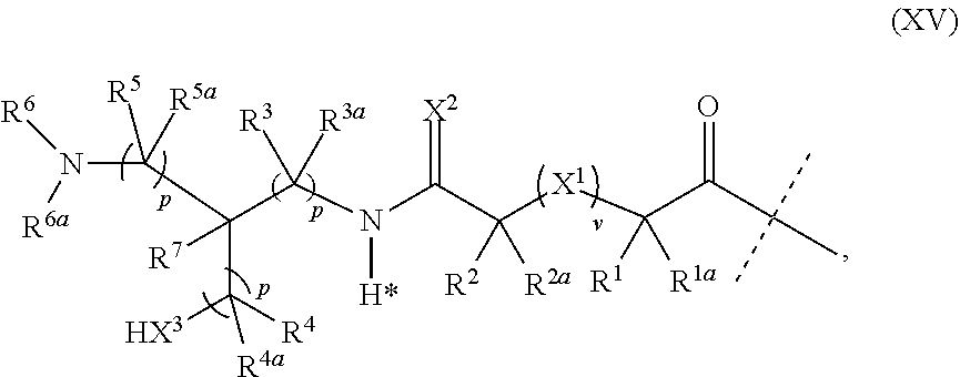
C(C(N(C(C([X1]C(C(C(C)(C)C)=O)([R1a])[R1])([R2a])[R2])=[X2])[H*])([R3])[R3a])([R7])(C([R4])([HX3])[R4a])C(N([R6])[R6a])([R5a])[R5]
